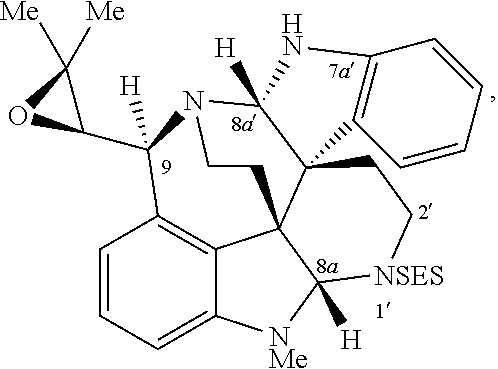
C1=CC=C2C3=C1C(C1C([Me])([Me])O1)([H])N1C4([H])C5(C3(C([H])([NMe]2)[NSES]CC5)CC1)C1=C(C=CC=C1)N4
